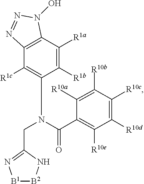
C1([R1c])=C(N(C(=O)C2=C([R10e])C([R10d])=C([R10c])C([R10b])=C2[R10a])CC2=N[B1][B2]N2)C([R1b])=C([R1a])C2=C1N=NN2O
